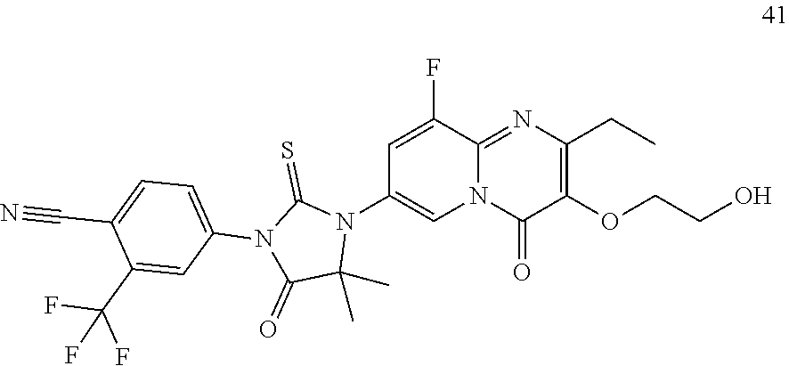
C1=C(F)C2=NC(CC)=C(OCCO)C(=O)N2C=C1N1C(=S)N(C2=CC=C(C#N)C(C(F)(F)F)=C2)C(=O)C1(C)C
